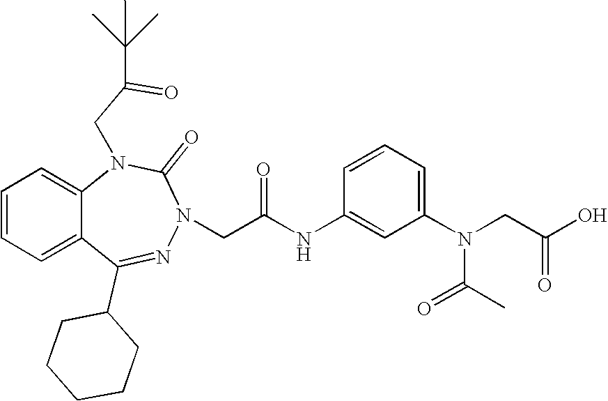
C1=CC=C2C(=C1)N(CC(=O)C(C)(C)C)C(=O)N(CC(NC1=CC(N(CC(O)=O)C(C)=O)=CC=C1)=O)N=C2C1CCCCC1
